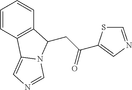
C1=CC2=C(C=C1)C(CC(=O)C1=CN=CS1)N1C2=CN=C1
